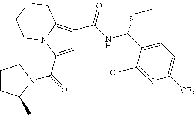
C1=C(C(=O)N2C(C)CCC2)N2C(=C1C(NC(C1=CC=C([CF3])N=C1Cl)CC)=O)COCC2
